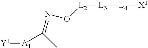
[Y1][A1]C(=NO[L2][L3][L4][X1])C
